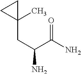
C1(CC(N)C(=O)N)(C)CC1
